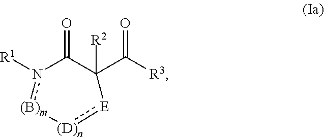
O=C1C(C([R3])=O)([R2])[E]:[(D)n][(B)m]n1[R1]
